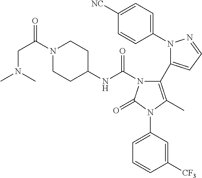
C1(N2N=CC=C2C2=C(C)N(C3=CC=CC([CF3])=C3)C(=O)N2C(NC2CCN(C(CN(C)C)=O)CC2)=O)=CC=C([NC])C=C1
